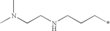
CN(CCNCCC*)C
